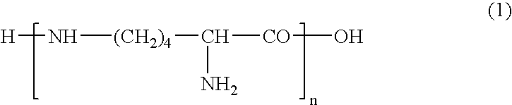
[H]N[(CH2)4]C(N)[CO]O
